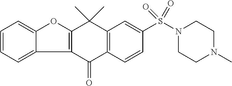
C12=C(C(=O)C3=C(C1(C)C)C=C(S(N1CCN(C)CC1)(=O)=O)C=C3)C1=CC=CC=C1O2
